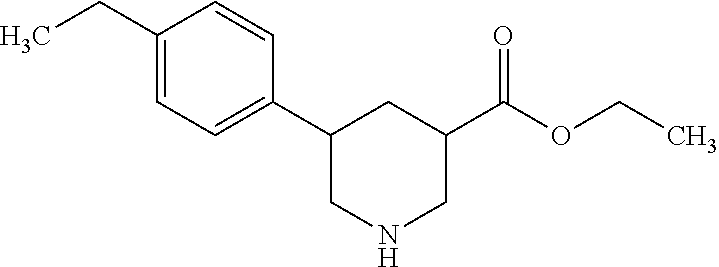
C1(CC)=CC=C(C2CNCC(C(OCC)=O)C2)C=C1
